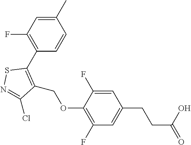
C1=C(C)C=CC(C2=C(COC3=C(F)C=C(CCC(=O)O)C=C3F)C(Cl)=NS2)=C1F
